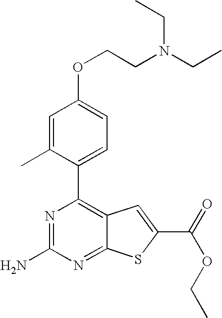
N1=C(N)N=C2C(=C1C1=CC=C(OCCN(CC)CC)C=C1C)C=C(C(=O)OCC)S2
